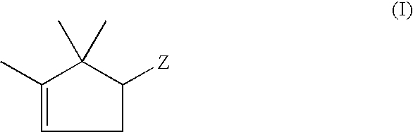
C1C([Z])C(C)(C)C(C)=C1
